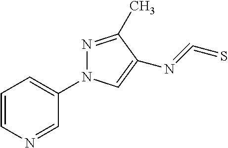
C1=CN=CC(N2N=C(C)C(N=C=S)=C2)=C1
